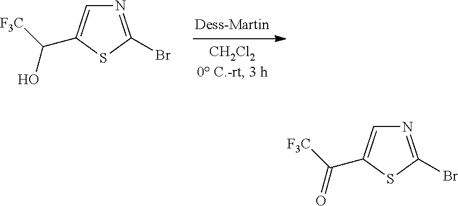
N1=C(Br)SC(C([F3C])O)=C1.N1=C(Br)SC(C([F3C])=O)=C1
